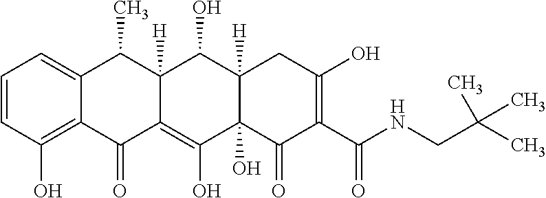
C1=CC(O)=C2C(=C1)C(C)C1([H])C(=C(O)C3(O)C([H])(C1O)CC(O)=C(C(NCC(C)(C)C)=O)C3=O)C2=O
